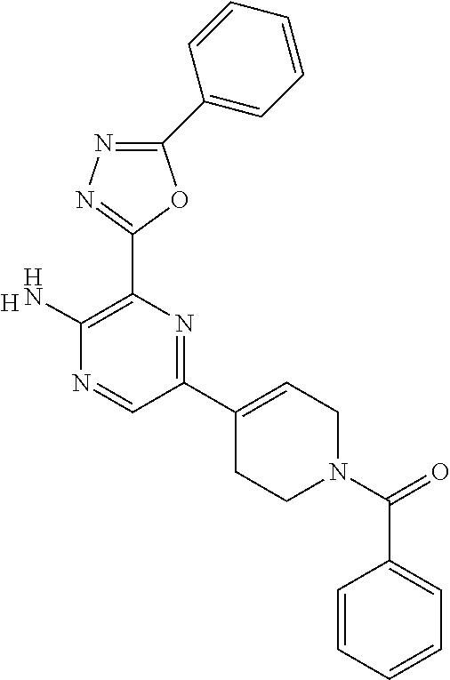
[H].C1(C2=CC=CC=C2)=NN=C(C2=C(N)N=CC(C3=CCN(C(C4=CC=CC=C4)=O)CC3)=N2)O1
